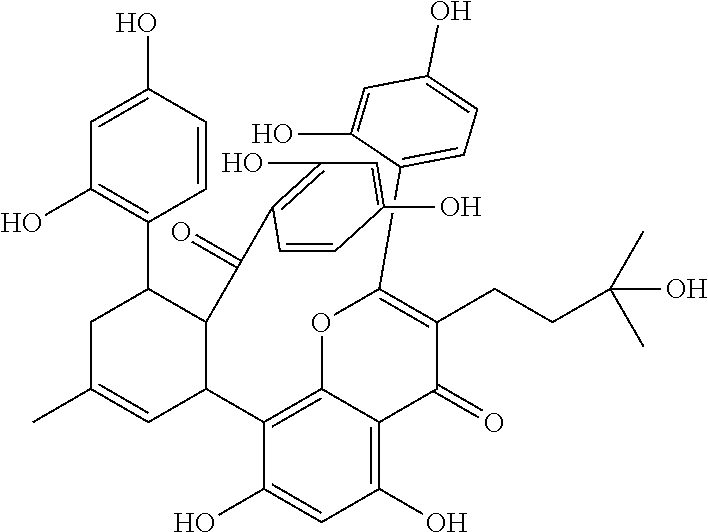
C1(O)=C2C(=C(C3C(C(=O)C4=C(O)C=C(O)C=C4)C(C4=C(O)C=C(O)C=C4)CC(C)=C3)C(O)=C1)OC(C1=CC=C(O)C=C1O)=C(CCC(C)(C)O)C2=O
